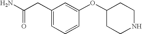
C1(OC2CCNCC2)=CC(CC(N)=O)=CC=C1
